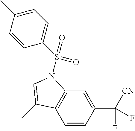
C1=CC(C(F)([CN])F)=CC2=C1C(C)=CN2S(C1=CC=C(C)C=C1)(=O)=O
